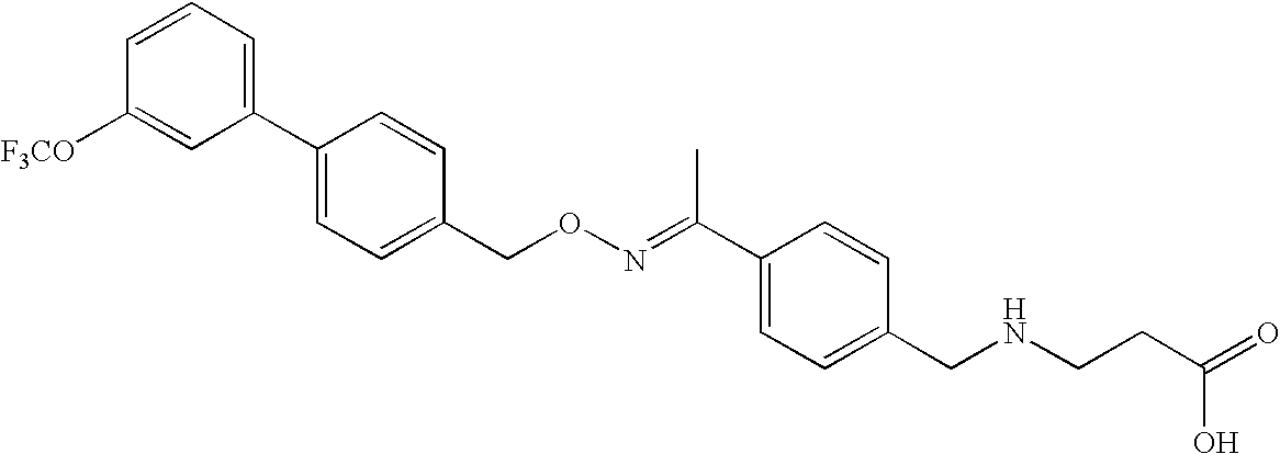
C1(C2=CC=C(CON=C(C3=CC=C(CNCCC(=O)O)C=C3)C)C=C2)=CC=CC([F3CO])=C1
